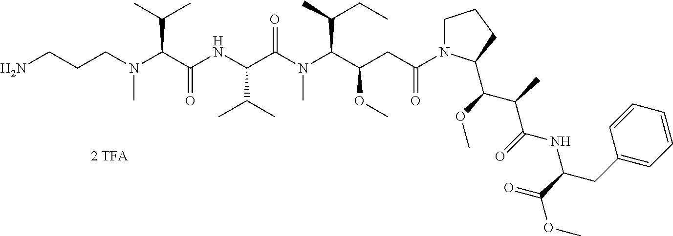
NCCCN(C(C(NC(C(N(C(C(CC(N1CCCC1C(C(C(NC(CC1=CC=CC=C1)C(=O)OC)=O)C)OC)=O)OC)C(C)CC)C)=O)C(C)C)=O)C(C)C)C
